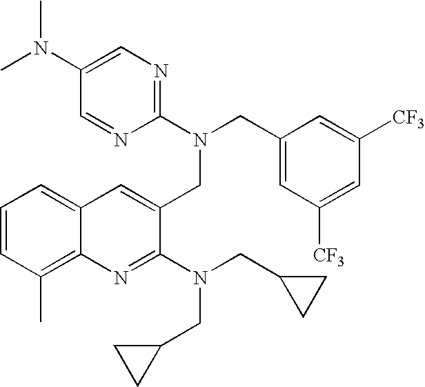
C12=C(C)C=CC=C1C=C(CN(CC1=CC([CF3])=CC([CF3])=C1)C1=NC=C(N(C)C)C=N1)C(N(CC1CC1)CC1CC1)=N2
